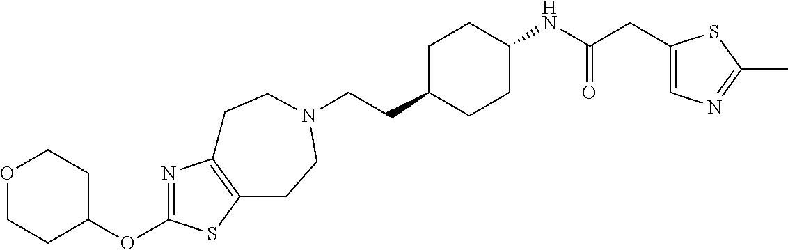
C(CC1CCC(NC(CC2=CN=C(C)S2)=O)CC1)N1CCC2=C(N=C(OC3CCOCC3)S2)CC1
